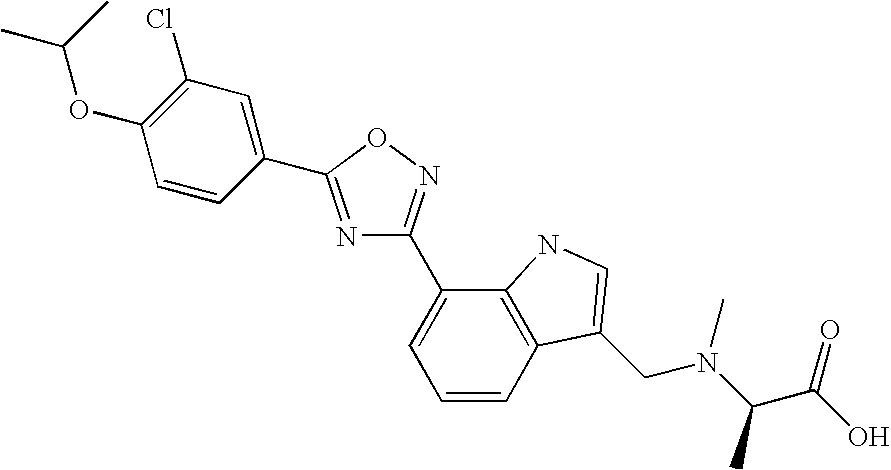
C1=CC2=C(C(C3=NOC(C4=CC(Cl)=C(OC(C)C)C=C4)=N3)=C1)NC=C2CN(C)C(C(O)=O)C
